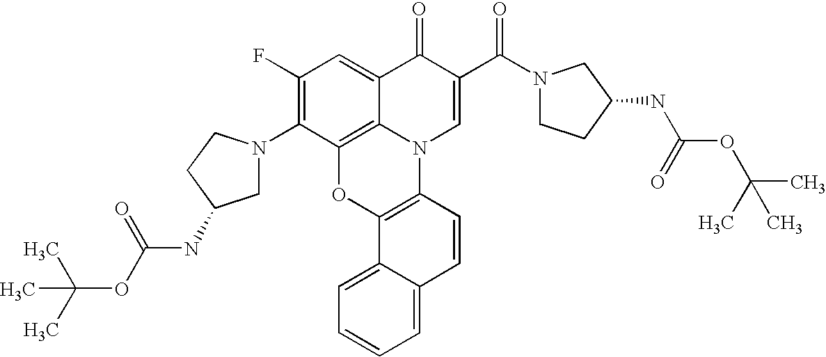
C1(F)=C(N2CC(NC(=O)OC(C)(C)C)CC2)C2=C3C(=C1)C(=O)C(C(N1CCC(NC(=O)OC(C)(C)C)C1)=O)=CN3C1=C(O2)C2=CC=CC=C2C=C1
